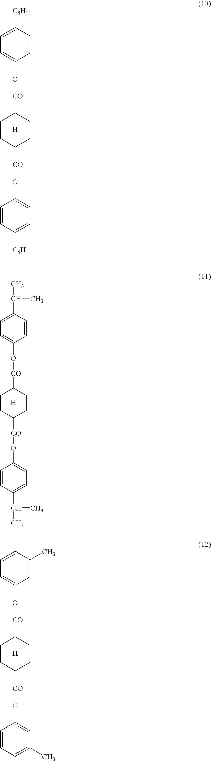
C1([C5H11])=CC=C(O[CO]C2CCC([CO]OC3=CC=C([C5H11])C=C3)CC2)C=C1.[H].C1(C(C)C)=CC=C(O[CO]C2CCC([CO]OC3=CC=C(C(C)C)C=C3)CC2)C=C1.[H].C1=CC=C(O[CO]C2CCC([CO]OC3=CC(C)=CC=C3)CC2)C=C1C.[H]
